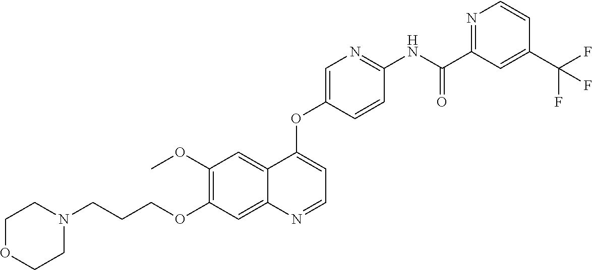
C1OCCN(CCCOC2=C(OC)C=C3C(=C2)N=CC=C3OC2=CN=C(NC(C3=NC=CC(C(F)(F)F)=C3)=O)C=C2)C1
